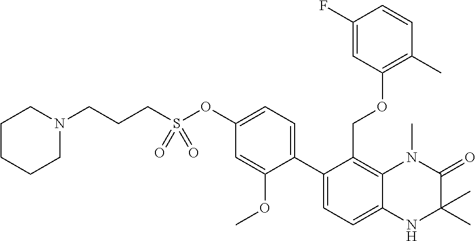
C12=C(COC3=C(C)C=CC(F)=C3)C(C3=CC=C(OS(CCCN4CCCCC4)(=O)=O)C=C3OC)=CC=C1NC(C)(C)C(=O)N2C
